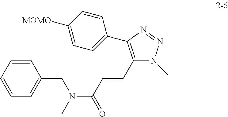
C(C1=C(C2=CC=C([MOMO])C=C2)N=NN1C)=CC(N(C)CC1=CC=CC=C1)=O
